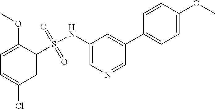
C1=C(S(NC2=CN=CC(C3=CC=C(OC)C=C3)=C2)(=O)=O)C(OC)=CC=C1Cl
